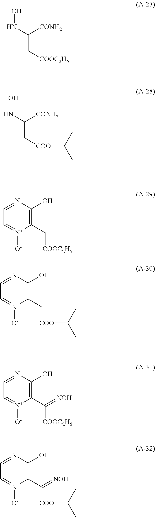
ONC(C[COOC2H5])[CONH2].ONC(C[COO]C(C)C)[CONH2].N1=CC=[N+]([O-])C(C[COOC2H5])=C1O.N1=CC=[N+]([O-])C(C[COO]C(C)C)=C1O.N1=CC=[N+]([O-])C(C([COOC2H5])=[NOH])=C1O.N1=CC=[N+]([O-])C(C([COO]C(C)C)=[NOH])=C1O
